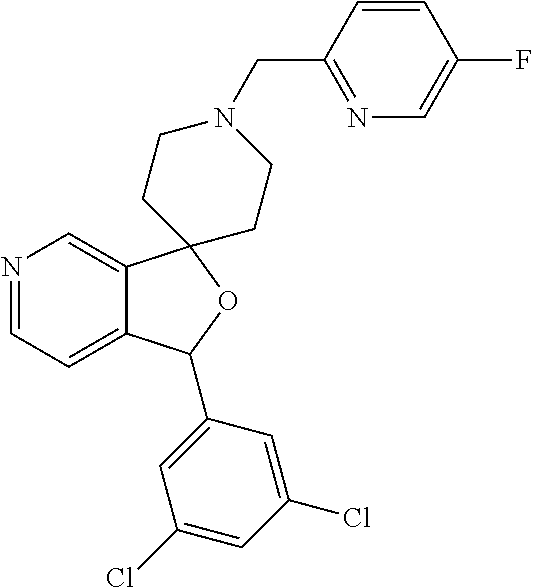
N1=CC=C2C(=C1)C1(OC2C2=CC(Cl)=CC(Cl)=C2)CCN(CC2=NC=C(F)C=C2)CC1
